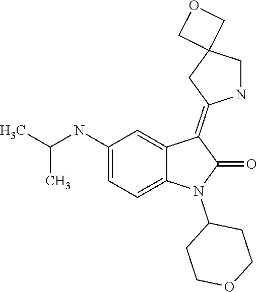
C1COCCC1N1C(=O)C(=C2CC3(COC3)CN2)C2=CC(NC(C)C)=CC=C12
